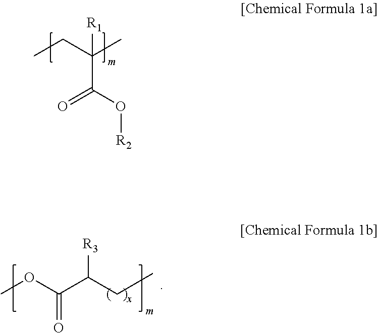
CCC(C)(C(O[R2])=O)[R1].COC(C(CC)[R3])=O
